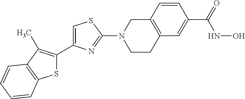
S1C(C2=CSC(N3CCC4=C(C3)C=CC(C(=O)NO)=C4)=N2)=C(C)C2=C1C=CC=C2
